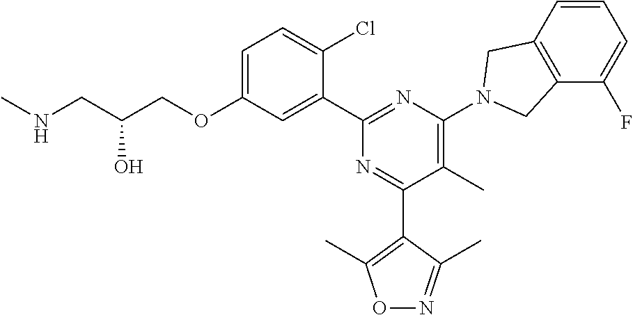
C1=C(OCC(CNC)O)C=C(C2=NC(N3CC4=C(C(F)=CC=C4)C3)=C(C)C(C3=C(C)ON=C3C)=N2)C(Cl)=C1
